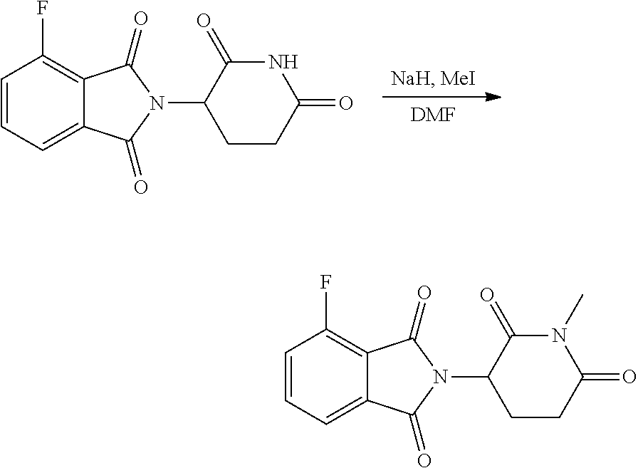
C1=CC=C2C(=C1F)C(=O)N(C1CCC(=O)N(C)C1=O)C2=O.C1=CC=C2C(=C1F)C(=O)N(C1CCC(=O)NC1=O)C2=O.[DMF]
